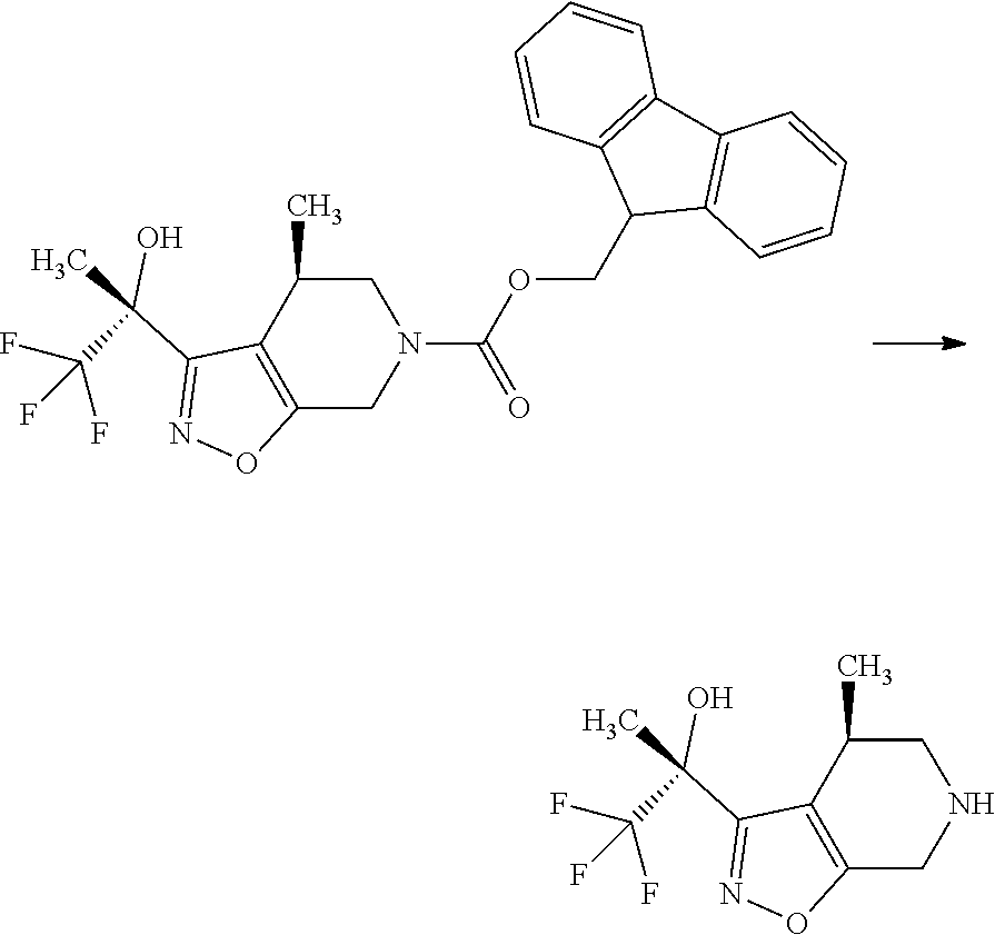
N1(C(OCC2C3=C(C4=C2C=CC=C4)C=CC=C3)=O)CC(C)C2=C(C1)ON=C2C(O)(C)C(F)(F)F.N1CC(C)C2=C(C1)ON=C2C(O)(C)C(F)(F)F
